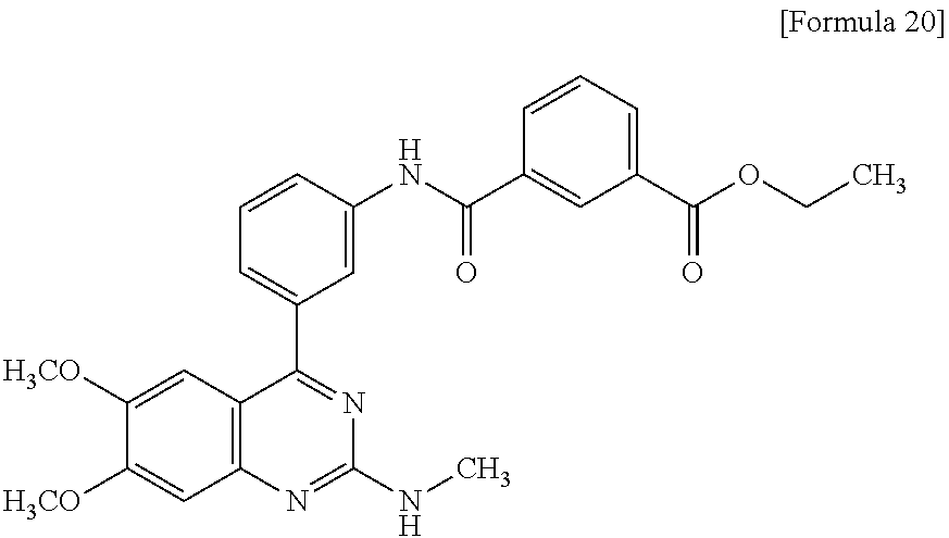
C1([H3CO])=CC2=C(C=C1[H3CO])N=C(NC)N=C2C1=CC=CC(NC(C2=CC(C(=O)OCC)=CC=C2)=O)=C1
